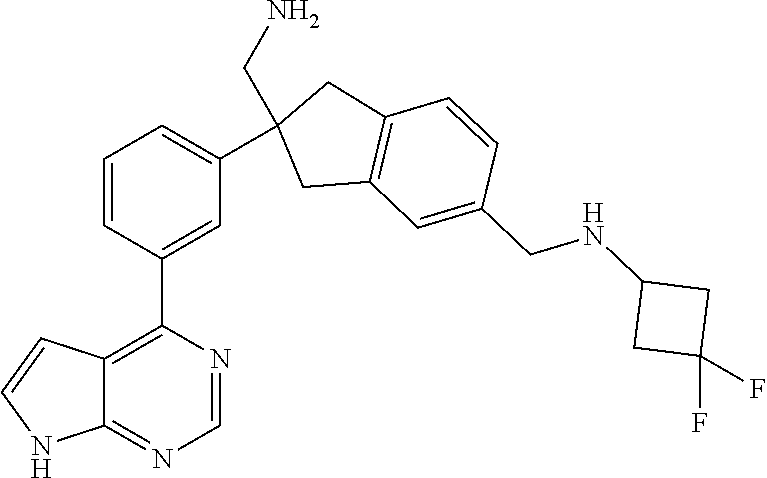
C12=NC=NC(C3=CC(C4(CN)CC5=C(C4)C=CC(CNC4CC(F)(F)C4)=C5)=CC=C3)=C1C=CN2
